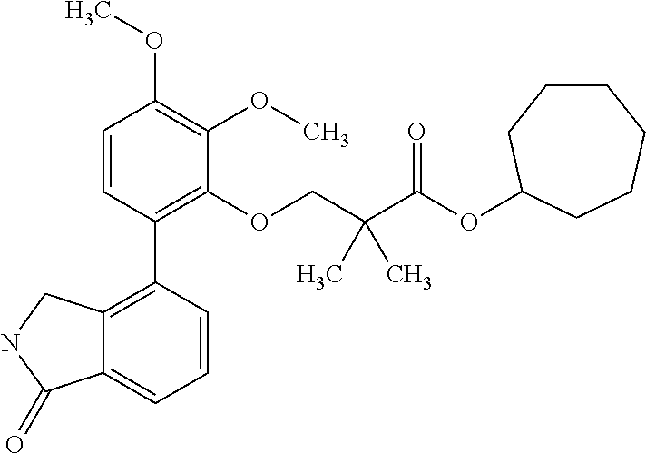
C1=CC(C2=C3C(=CC=C2)C(=O)NC3)=C(OCC(C(OC2CCCCCC2)=O)(C)C)C(OC)=C1OC
